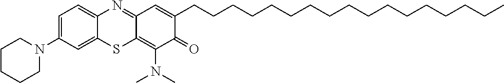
C1CCCN(C2=CC=C3N=C4C(=C(N(C)C)C(=O)C(CCCCCCCCCCCCCCCCC)=C4)SC3=C2)C1
